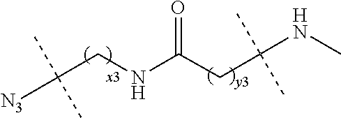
C(CNC(CC(NC)(C)C)=O)([N3])(C)C
